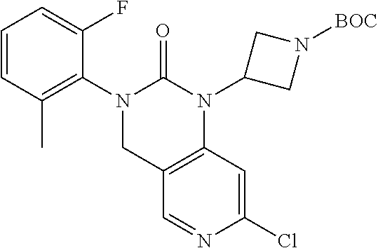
C1(C)=C(N2CC3=C(N(C4CN([BOC])C4)C2=O)C=C(Cl)N=C3)C(F)=CC=C1
